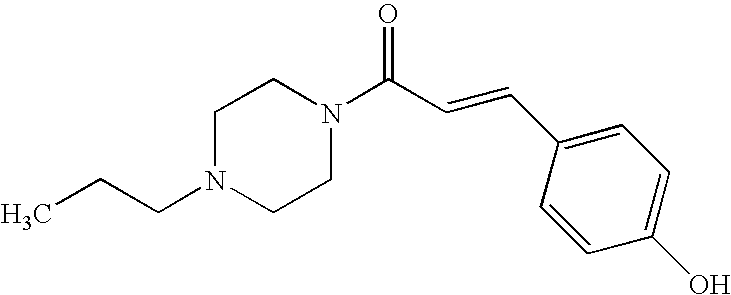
C(N1CCN(C(C=CC2=CC=C(O)C=C2)=O)CC1)CC
